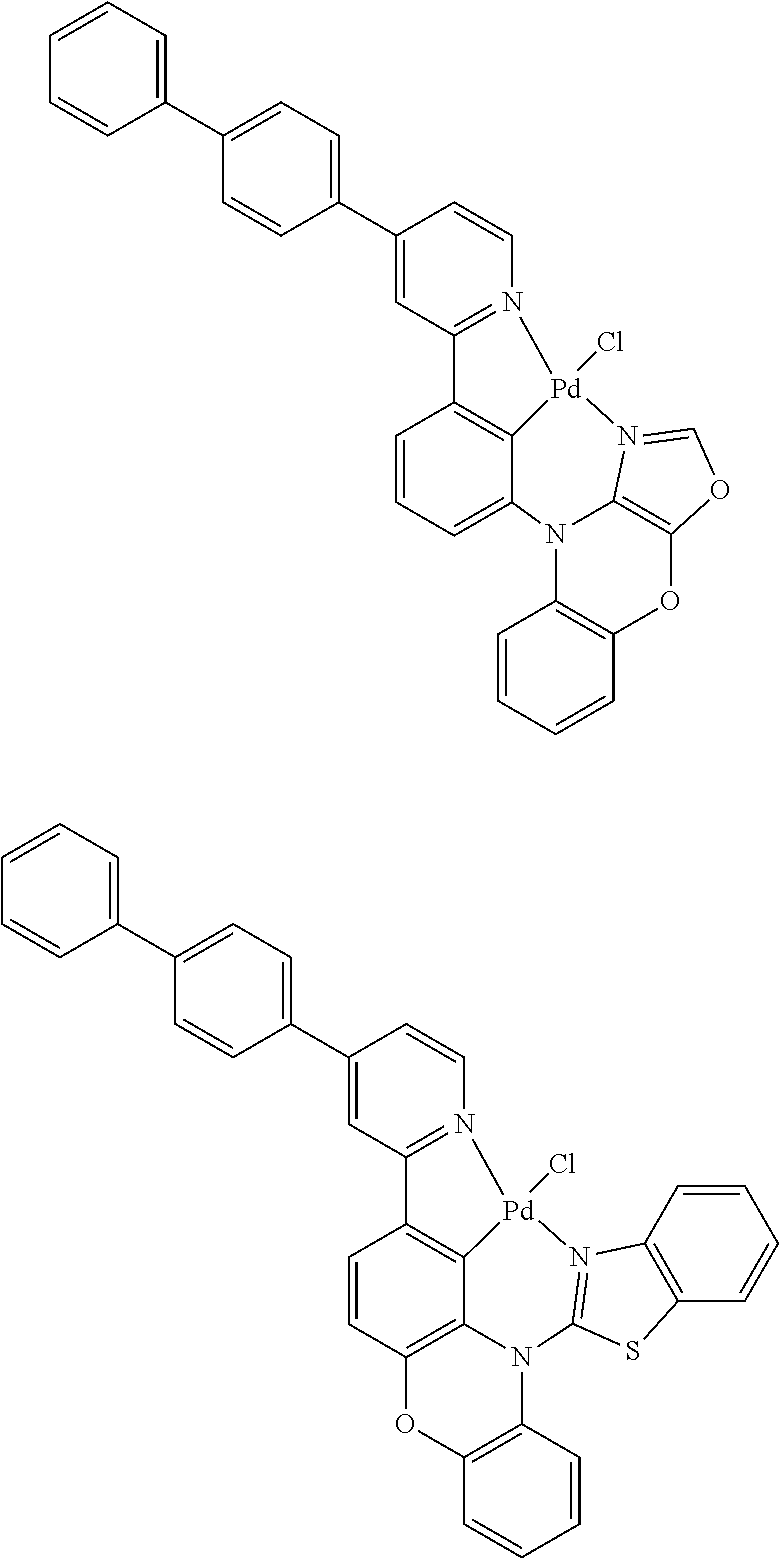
C12=N([Pd]3(Cl)C4=C1C=CC=C4N1C4=C(C=CC=C4)OC4=C1N3=CO4)C=CC(C1=CC=C(C3=CC=CC=C3)C=C1)=C2.C12=N([Pd]3(Cl)C4=C1C=CC1=C4N(C4=N3C3=C(C=CC=C3)S4)C3=C(O1)C=CC=C3)C=CC(C1=CC=C(C3=CC=CC=C3)C=C1)=C2
